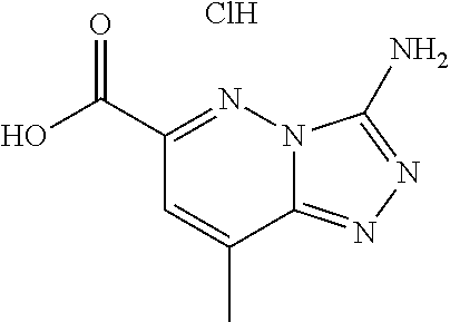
C12=NN=C(N)N1N=C(C(=O)O)C=C2C.Cl
